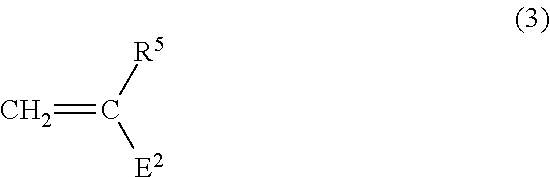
[R5]C([E2])=C
